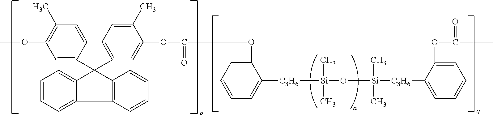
C1=C(C2(C3=CC=C(C)C(OC(=O)OC4=CC=CC=C4[C3H6][Si](C)(C)O[Si](C)(C)[C3H6]C4=CC=CC=C4OC(=O)C)=C3)C3=CC=CC=C3C3=C2C=CC=C3)C=CC(C)=C1OC
